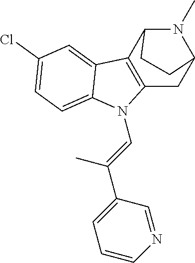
C12=C(C3N(C)C(C1)CC3)C1=CC(Cl)=CC=C1N2C=C(C)C1=CC=CN=C1
